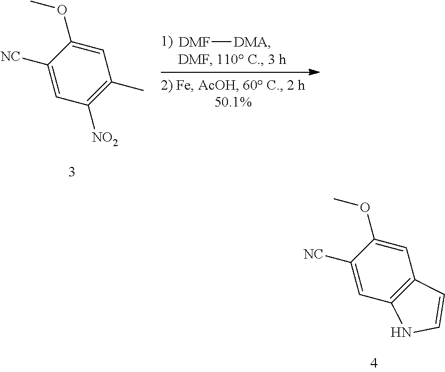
C1=C(OC)C([NC])=CC2=C1C=CN2.[DMF][DMA].C1=C(OC)C([NC])=CC([NO2])=C1C
